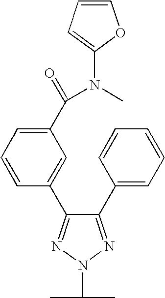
C1(C2=CC=CC=C2)=NN(C(C)C)N=C1C1=CC(C(=O)N(C2=CC=CO2)C)=CC=C1
